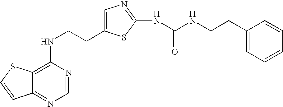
C(CNC1=C2C(=NC=N1)C=CS2)C1=CN=C(NC(=O)NCCC2=CC=CC=C2)S1
